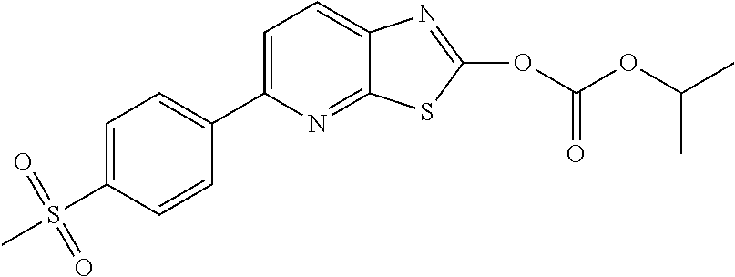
C1=C(C2=CC=C(S(=O)(=O)C)C=C2)N=C2C(=C1)N=C(OC(OC(C)C)=O)S2
